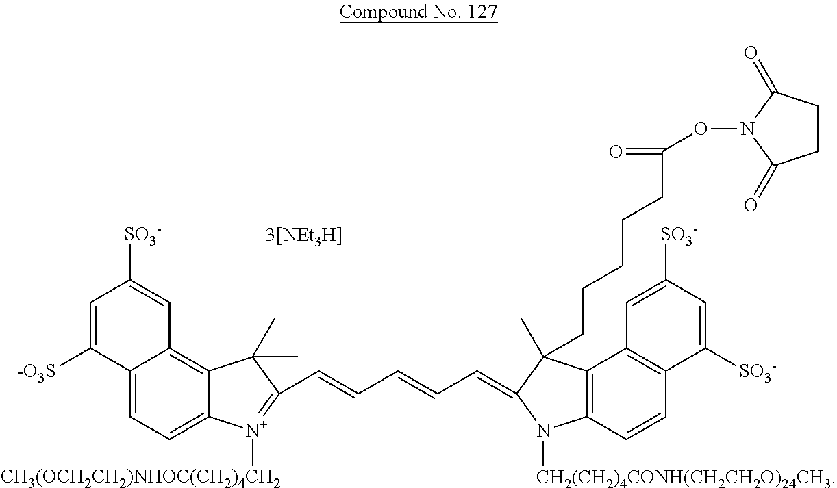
C12=CC=C3C(=C1C=C([SO3-])C=C2[-O3S])C(C)(C)C(C=CC=CC=C1C(C)(CCCCCC(ON2C(=O)CCC2=O)=O)C2=C(N1[CH2(CH2)4CONH(CH2CH2O)24CH3])C=CC1=C2C=C([SO3-])C=C1[SO3-])=[N+]3[CH3(OCH2CH2)NHOC(CH2)4CH2]
